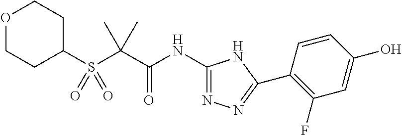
C1CC(S(C(C(NC2=NN=C(C3=C(F)C=C(O)C=C3)N2)=O)(C)C)(=O)=O)CCO1
